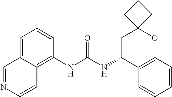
C1=C2C(=C(NC(NC3C4=C(OC5(C3)CCC5)C=CC=C4)=O)C=C1)C=CN=C2
